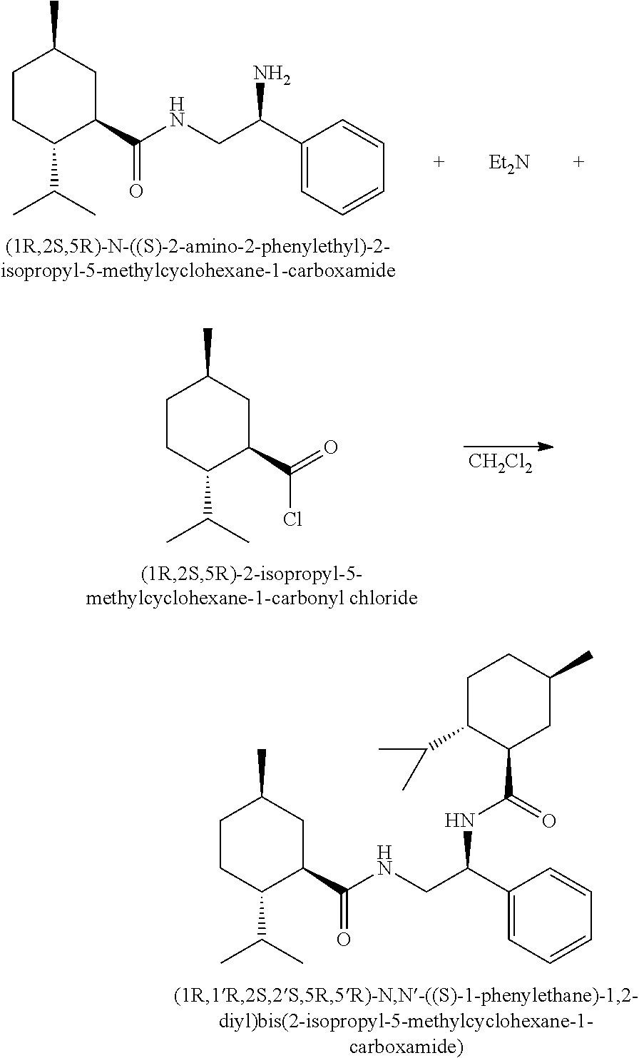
C1CC(C(C)C)C(C(Cl)=O)CC1C.[CH2Cl2].C1CC(C(C)C)C(C(=O)NCC(C2=CC=CC=C2)NC(C2CC(C)CCC2C(C)C)=O)CC1C.C1CC(C(C)C)C(C(=O)NCC(C2=CC=CC=C2)N)CC1C
